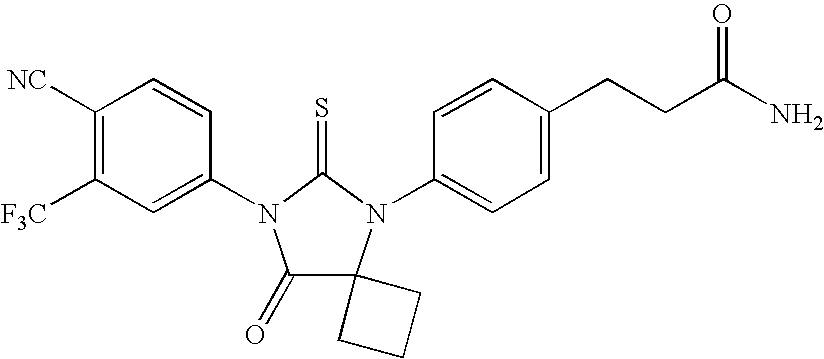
C1([NC])=C([F3C])C=C(N2C(=O)C3(N(C4=CC=C(CCC(N)=O)C=C4)C2=S)CCC3)C=C1
